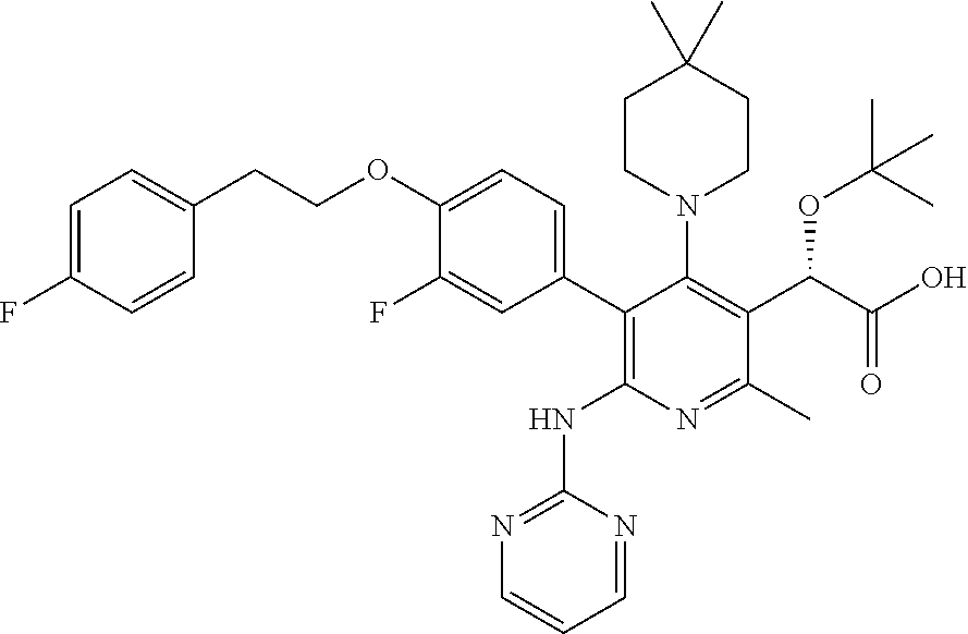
C1=C(F)C=CC(CCOC2=CC=C(C3=C(NC4=NC=CC=N4)N=C(C)C(C(OC(C)(C)C)C(O)=O)=C3N3CCC(C)(C)CC3)C=C2F)=C1
